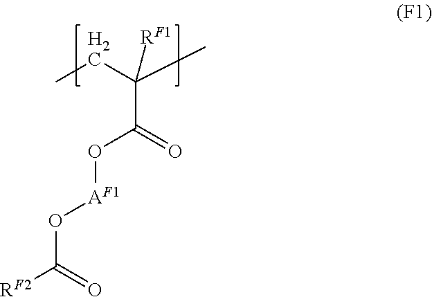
CCC(C(O[AF1]OC([RF2])=O)=O)(C)[RF1]
